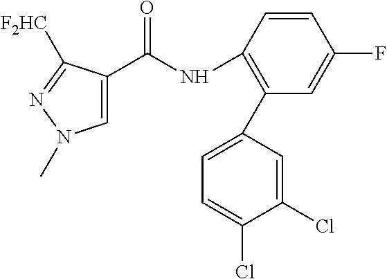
C1(C(NC2=C(C3=CC=C(Cl)C(Cl)=C3)C=C(F)C=C2)=O)=CN(C)N=C1[F2HC]
